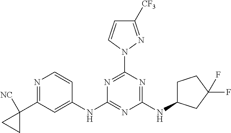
N1=C(N2C=CC([CF3])=N2)N=C(NC2CCC(F)(F)C2)N=C1NC1=CC(C2([NC])CC2)=NC=C1
